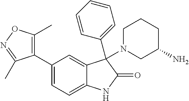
C1(C2=CC=C3C(=C2)C(N2CCCC(N)C2)(C2=CC=CC=C2)C(=O)N3)=C(C)ON=C1C
